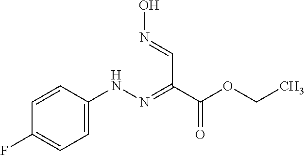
C1=CC(NN=C(C(OCC)=O)C=NO)=CC=C1F
